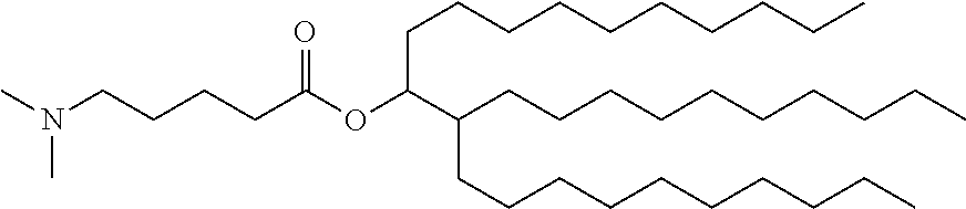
N(CCCCC(OC(CCCCCCCCCC)C(CCCCCCCCCC)CCCCCCCCCC)=O)(C)C
